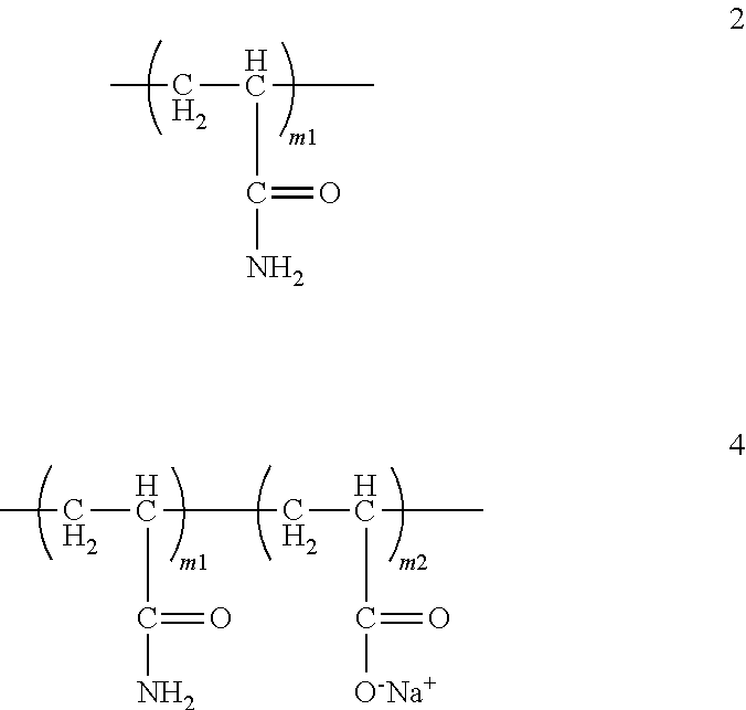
C(C(C)C(N)=O)C.C(C(C(N)=O)CC(C)C([O-Na+])=O)C
